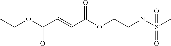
C(OC(C=CC(OCCNS(C)(=O)=O)=O)=O)C
